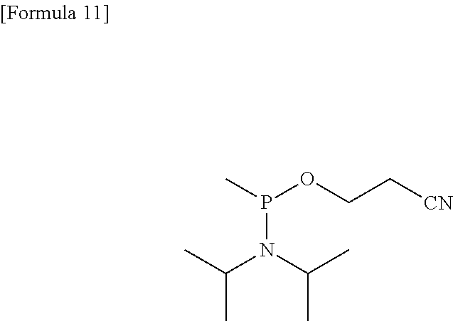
P(N(C(C)C)C(C)C)(C)OCC[CN]
